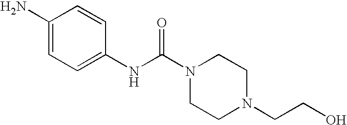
C1(N)=CC=C(NC(N2CCN(CCO)CC2)=O)C=C1
